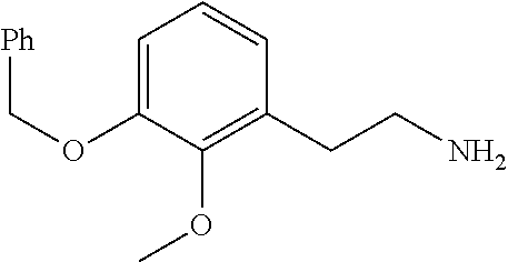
C1=C(OC[Ph])C(OC)=C(CCN)C=C1
